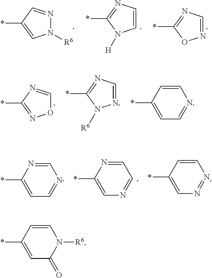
C1(*)=CC(=O)N([R6])C=C1.C1(*)=CC=NC=N1.C1(*)=CN=CC=N1.C1(*)=CN=NC=C1.N1([R6])N=CC(*)=C1.C1=CN=C(*)N1[H].N1=CN=C(*)O1.O1C=NC(*)=N1.C1(*)=CC=NC=C1.N1=CN=C(*)N1[R6]
